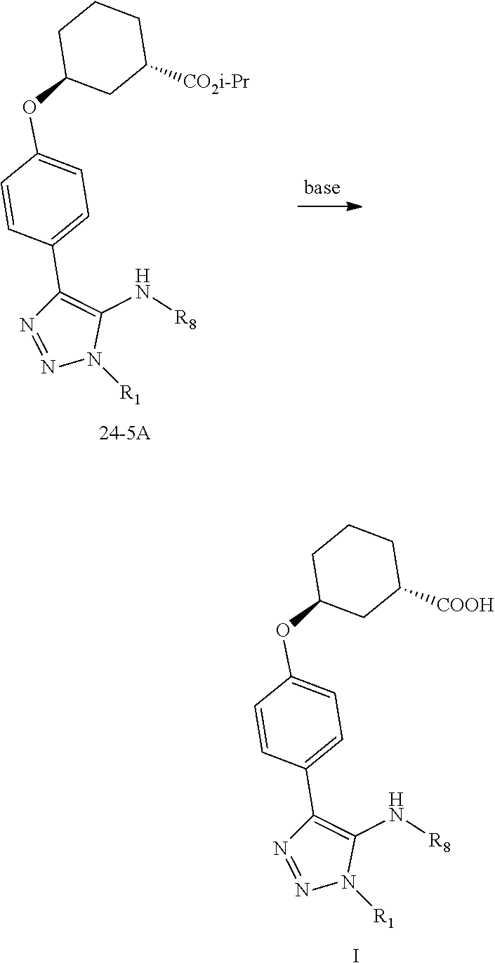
N1=NC(C2=CC=C(OC3CC([CO2i-Pr])CCC3)C=C2)=C(N[R8])N1[R1].N1=NC(C2=CC=C(OC3CC([COOH])CCC3)C=C2)=C(N[R8])N1[R1].I
